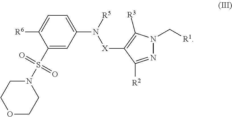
C1(S(N2CCOCC2)(=O)=O)=CC(N([R5])[X]C2=C([R3])N(C[R1])N=C2[R2])=CC=C1[R6]
